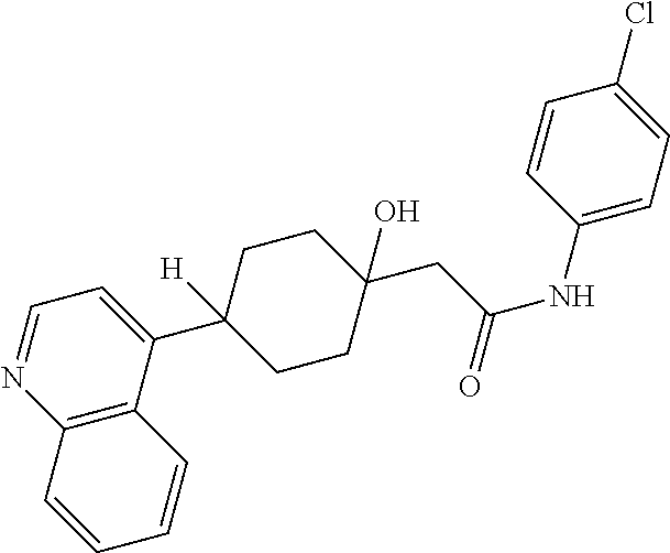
C12=C(C(C3([H])CCC(CC(NC4=CC=C(Cl)C=C4)=O)(O)CC3)=CC=N1)C=CC=C2
